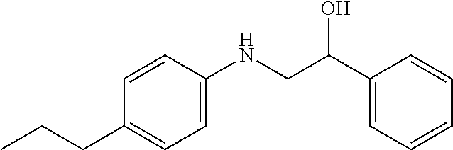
CCCC1=CC=C(NCC(C2=CC=CC=C2)O)C=C1
